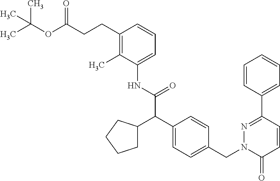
C1=CC(C2=NN(CC3=CC=C(C(C(NC4=CC=CC(CCC(OC(C)(C)C)=O)=C4C)=O)C4CCCC4)C=C3)C(=O)C=C2)=CC=C1
